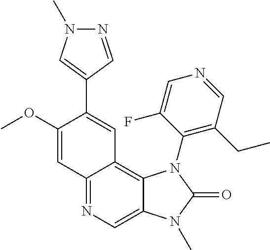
C12=NC=C3C(=C1C=C(C1=CN(C)N=C1)C(OC)=C2)N(C1=C(CC)C=NC=C1F)C(=O)N3C
